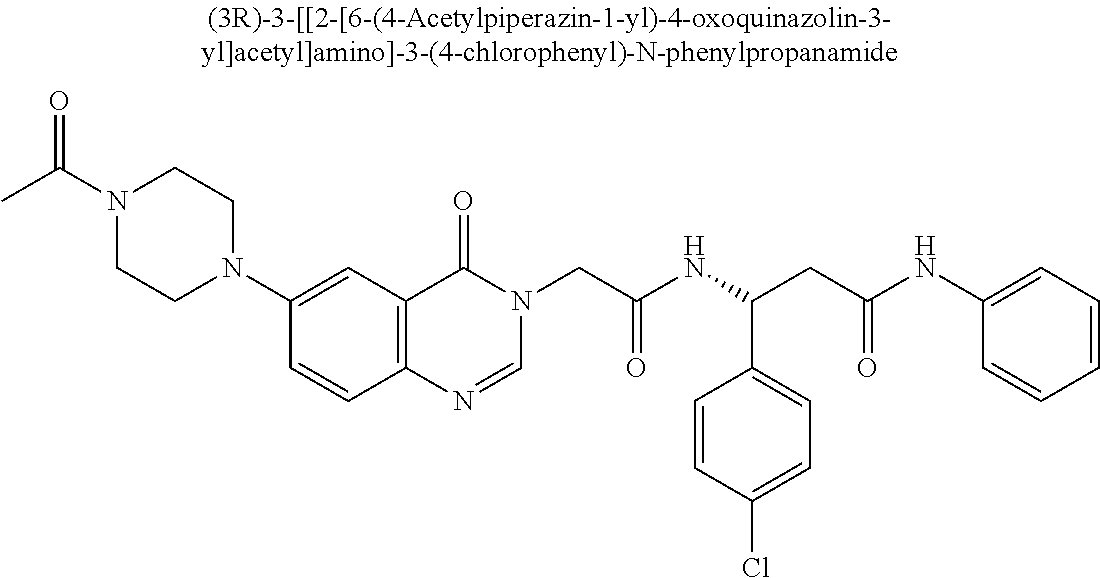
CC(N1CCN(C2=CC3=C(C=C2)N=CN(CC(NC(CC(NC2=CC=CC=C2)=O)C2=CC=C(Cl)C=C2)=O)C3=O)CC1)=O
